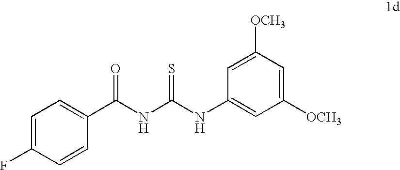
C1=C(F)C=CC(C(NC(NC2=CC([OCH3])=CC([OCH3])=C2)=S)=O)=C1
